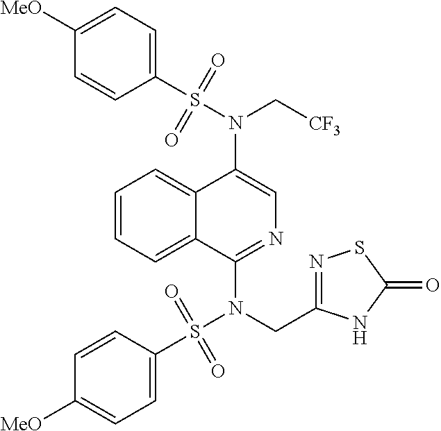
N(C1=CN=C(N(S(C2=CC=C([MeO])C=C2)(=O)=O)CC2=NSC(=O)N2)C2=CC=CC=C12)(C[CF3])S(C1=CC=C([MeO])C=C1)(=O)=O
